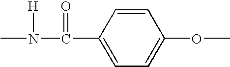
CN(C(C1=CC=C(OC)C=C1)=O)[H]
